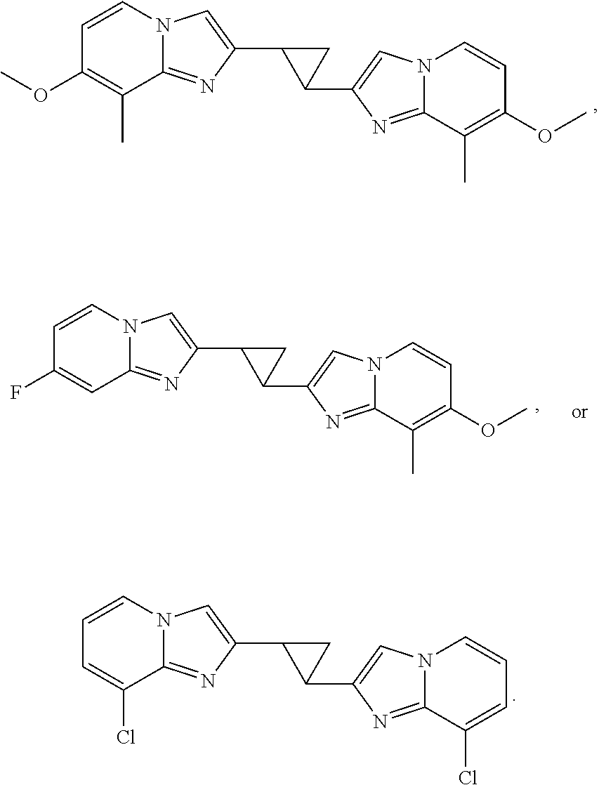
C1=CN2C(=NC(C3C(C4=CN5C(=N4)C(C)=C(OC)C=C5)C3)=C2)C(C)=C1OC.C1=CN2C(=NC(C3C(C4=CN5C(=N4)C(C)=C(OC)C=C5)C3)=C2)C=C1F.C1=CN2C(=NC(C3C(C4=CN5C(=N4)C(Cl)=CC=C5)C3)=C2)C(Cl)=C1
